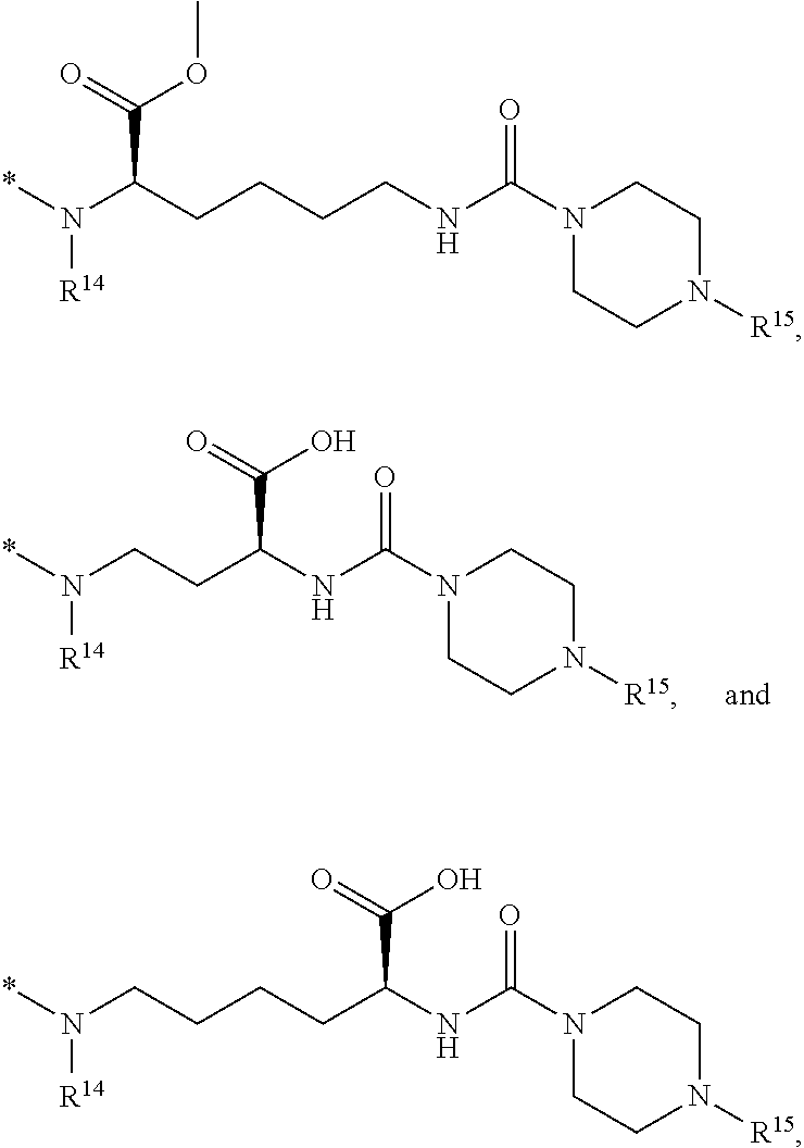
C(NC(CCN(*)[R14])C(O)=O)(N1CCN([R15])CC1)=O.C(NCCCCC(N(*)[R14])C(OC)=O)(N1CCN([R15])CC1)=O.C(NC(CCCCN(*)[R14])C(O)=O)(N1CCN([R15])CC1)=O
